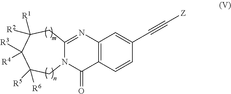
C12=C(C=CC(C#C[Z])=C1)C(=O)N1C(=N2)CC([R2])([R1])C([R3])([R4])C([R5])([R6])C1
